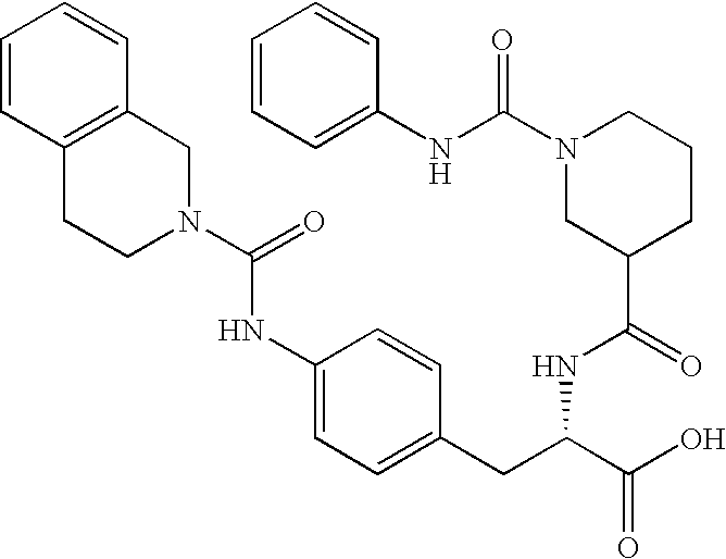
C1(CC(C(O)=O)NC(=O)C2CCCN(C(NC3=CC=CC=C3)=O)C2)=CC=C(NC(N2CC3=C(CC2)C=CC=C3)=O)C=C1
